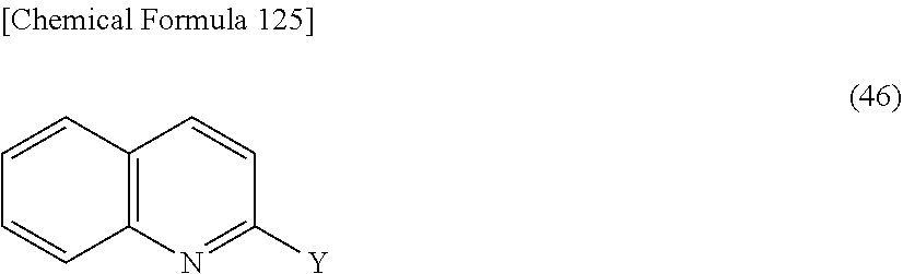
C1=CC2=C(C=C1)N=C([Y])C=C2
